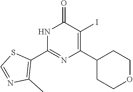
N1C(C2=C(C)N=CS2)=NC(C2CCOCC2)=C(I)C1=O
